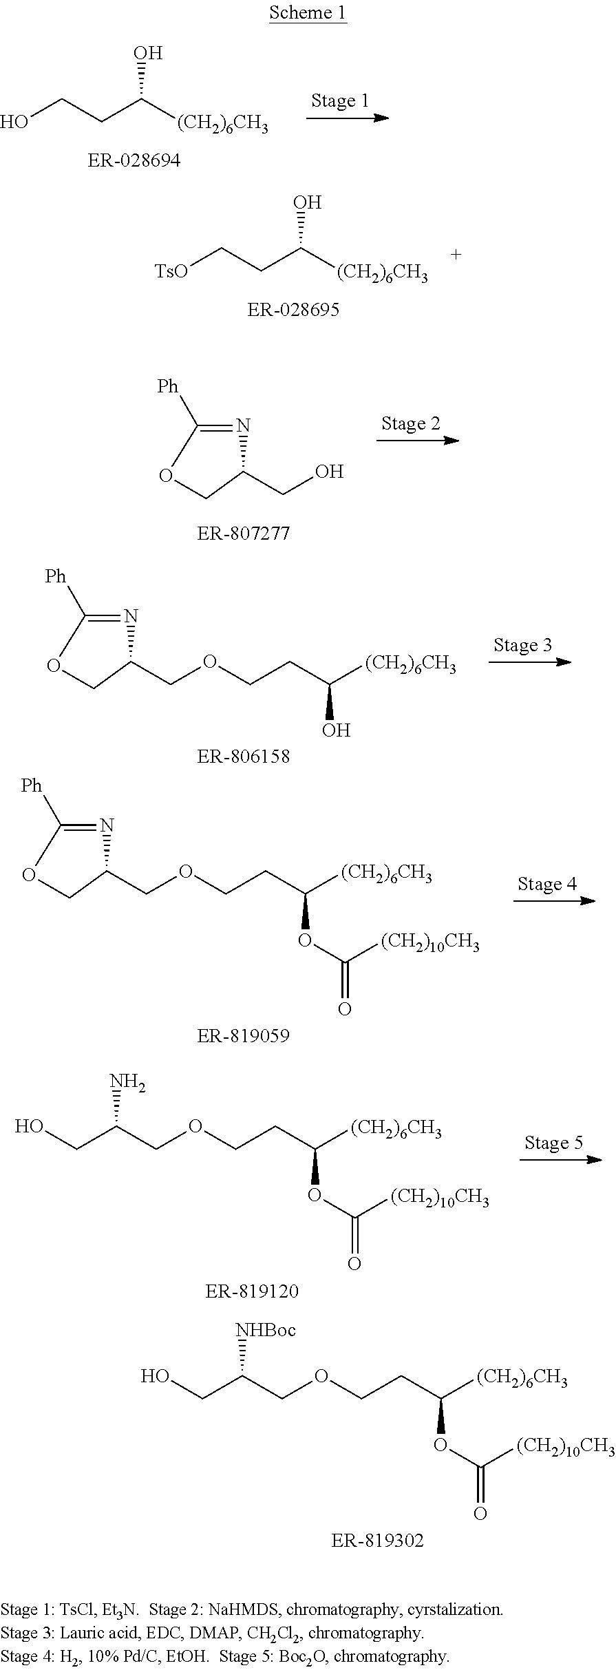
[NHBoc]C(CO)COCCC([(CH2)6CH3])OC(=O)[(CH2)10CH3].C1C(CO)N=C([Ph])O1.NC(CO)COCCC([(CH2)6CH3])OC(=O)[(CH2)10CH3].OCCC([(CH2)6CH3])O.[TsO]CCC([(CH2)6CH3])O.C(OCCC([(CH2)6CH3])O)C1COC([Ph])=N1.C(OCCC([(CH2)6CH3])OC(=O)[(CH2)10CH3])C1COC([Ph])=N1
